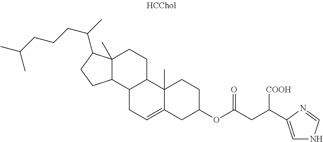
C12(C)C(C3C(CC1)C1(C)C(=CC3)CC(OC(CC([COOH])C3=CNC=N3)=O)CC1)CCC2C(C)CCCC(C)C
